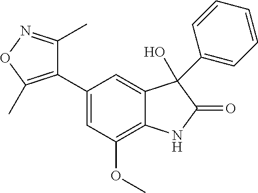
C1(C2=C(C)ON=C2C)=CC(OC)=C2C(=C1)C(C1=CC=CC=C1)(O)C(=O)N2
